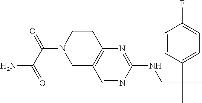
C1=NC(NCC(C)(C2=CC=C(F)C=C2)C)=NC2=C1CN(C(C(N)=O)=O)CC2
